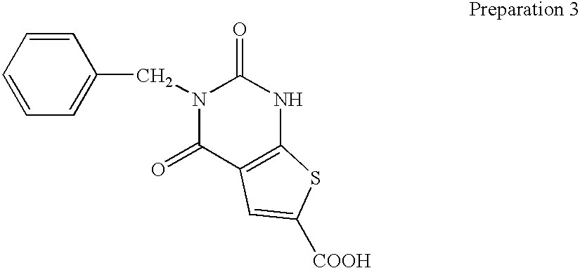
C1=CC=CC=C1CN1C(=O)C2=C(NC1=O)SC([COOH])=C2
